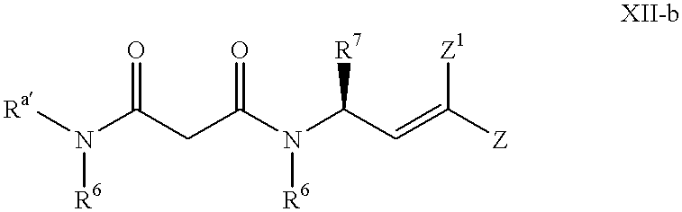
[Ra]N(C(CC(N(C(C=C([Z])[Z1])[R7])[R6])=O)=O)[R6]
